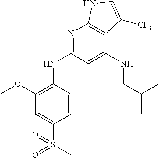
COC1=C(NC2=NC3=C(C(NCC(C)C)=C2)C([CF3])=CN3)C=CC(S(C)(=O)=O)=C1
